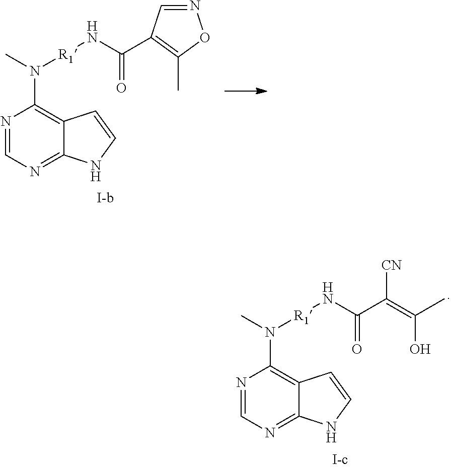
N1=CN=C2C(=C1N([R1]NC(=O)C1=C(C)ON=C1)C)C=CN2.N1=CN=C2C(=C1N([R1]NC(=O)C(=C(C)O)[CN])C)C=CN2
